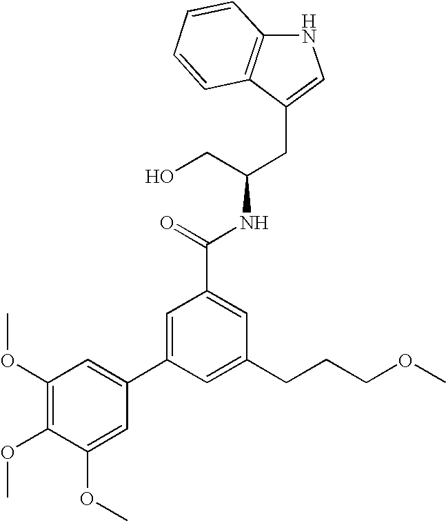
C12=C(C(CC(CO)NC(=O)C3=CC(CCCOC)=CC(C4=CC(OC)=C(OC)C(OC)=C4)=C3)=CN1)C=CC=C2
